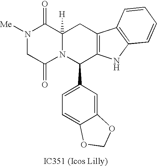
N1([Me])CC(=O)N2C([H])(C1=O)CC1=C(C2C2=CC=C3C(=C2)OCO3)NC2=C1C=CC=C2
